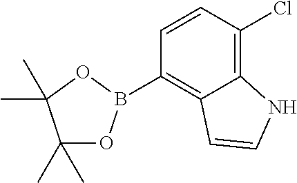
C1(C)(C)OB(C2=C3C(=C(Cl)C=C2)NC=C3)OC1(C)C
